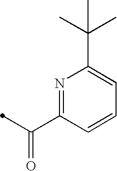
N1=C(C(=O)C)C=CC=C1C(C)(C)C
